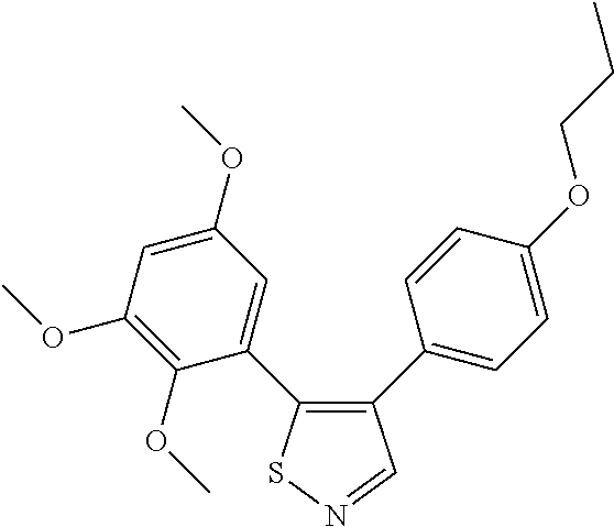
C1(OC)=C(OC)C(C2=C(C3=CC=C(OCCC)C=C3)C=NS2)=CC(OC)=C1
